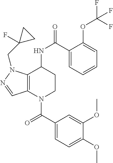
C1(C(=O)N2CCC(NC(=O)C3=CC=CC=C3OC(F)(F)F)C3=C2C=NN3CC2(F)CC2)=CC=C(OC)C(OC)=C1
